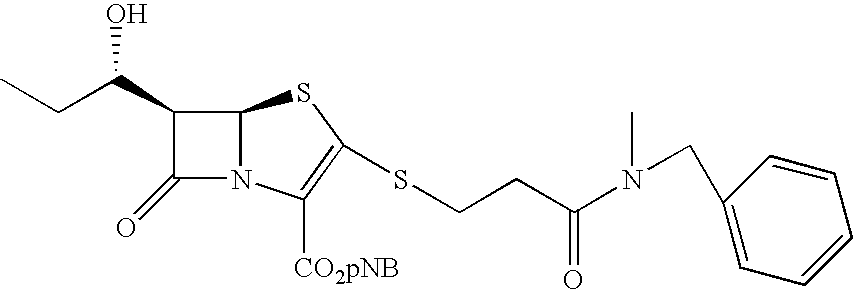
C1(C(CC)O)C(=O)N2C1SC(SCCC(N(C)CC1=CC=CC=C1)=O)=C2[CO2pNB]
